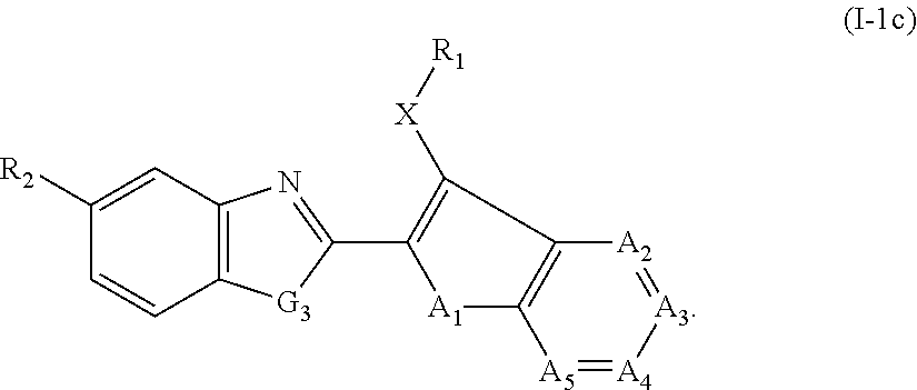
C1([R2])=CC2=C(C=C1)[G3]C(C1=C([X][R1])C3=C([A1]1)[A5]=[A4][A3]=[A2]3)=N2
